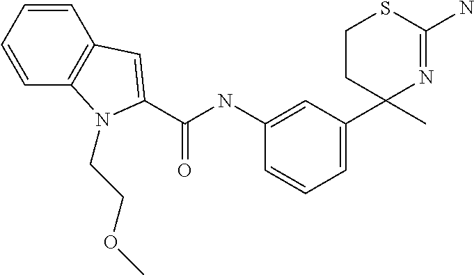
C1CC(C2=CC=CC(NC(C3=CC4=C(C=CC=C4)N3CCOC)=O)=C2)(C)N=C(N)S1
